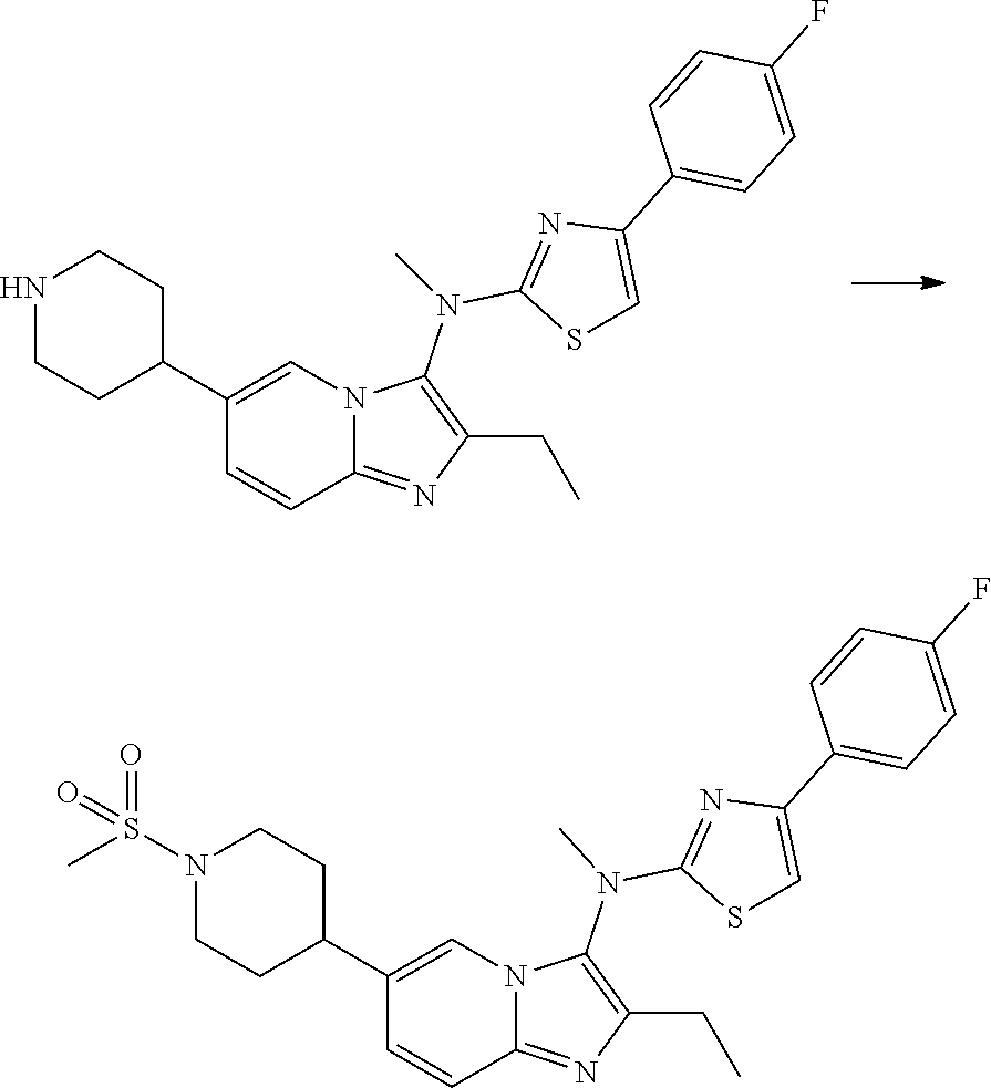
C1=CC2=NC(CC)=C(N(C3=NC(C4=CC=C(F)C=C4)=CS3)C)N2C=C1C1CCNCC1.C1=CC2=NC(CC)=C(N(C3=NC(C4=CC=C(F)C=C4)=CS3)C)N2C=C1C1CCN(S(=O)(C)=O)CC1
